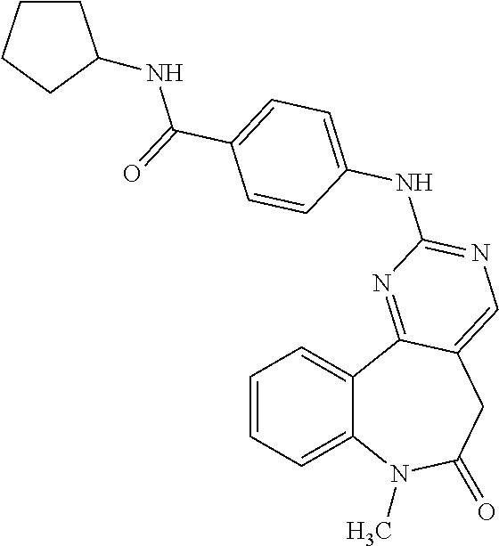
C1=CC=C2C(=C1)C1=NC(NC3=CC=C(C(=O)NC4CCCC4)C=C3)=NC=C1CC(=O)N2C
